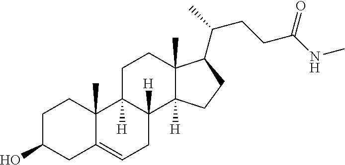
C1C(O)CC2=CCC3([H])C([H])(C2(C)C1)CCC1(C)C3([H])CCC1C(C)CCC(NC)=O
